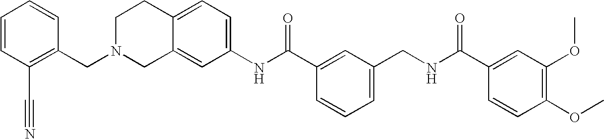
N(C(C1=CC(CNC(C2=CC(OC)=C(OC)C=C2)=O)=CC=C1)=O)C1=CC=C2C(=C1)CN(CC1=C(C#N)C=CC=C1)CC2
